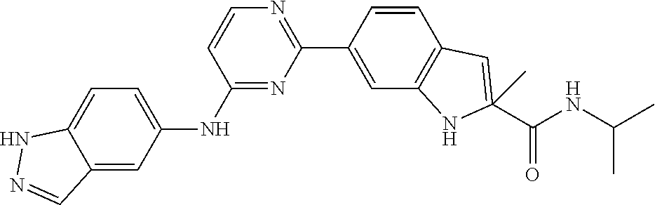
N1=C(NC2=CC=C3NN=CC3=C2)C=CN=C1C1=CC2=C(C=C1)C=C(C(=O)NC(C)C)(C)N2
